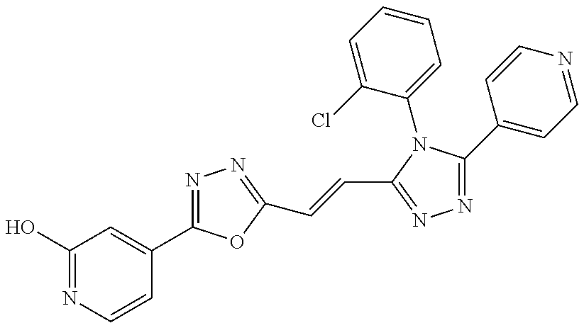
C1(O)=NC=CC(C2=NN=C(C=CC3=NN=C(C4=CC=NC=C4)N3C3=CC=CC=C3Cl)O2)=C1
